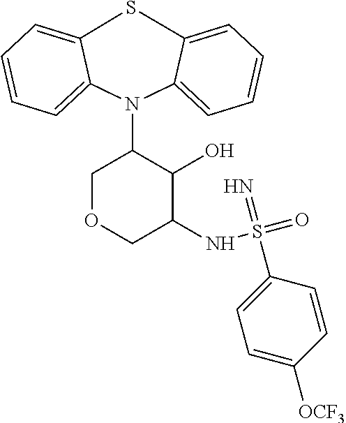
S1C2=CC=CC=C2N(C2COCC(NS(=O)(=N)C3=CC=C([OCF3])C=C3)C2O)C2=CC=CC=C12
